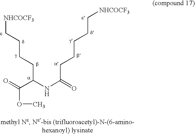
C(C(NC(CCCCC[NHCOCF3])=O)CCCC[NHCOCF3])(=O)OC
